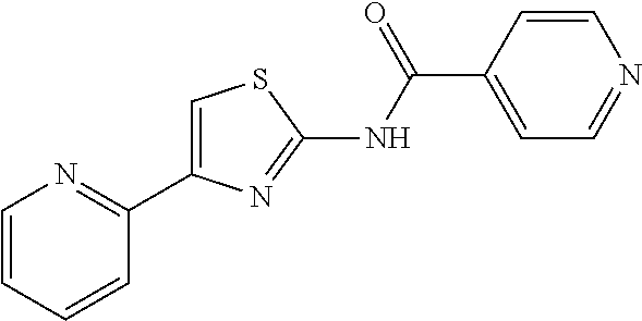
C1=CC=CC(C2=CSC(NC(C3=CC=NC=C3)=O)=N2)=N1
